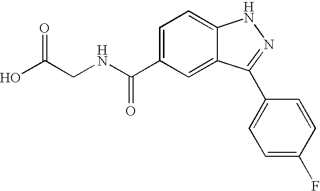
C1(C(NCC(O)=O)=O)=CC=C2C(=C1)C(C1=CC=C(F)C=C1)=NN2
